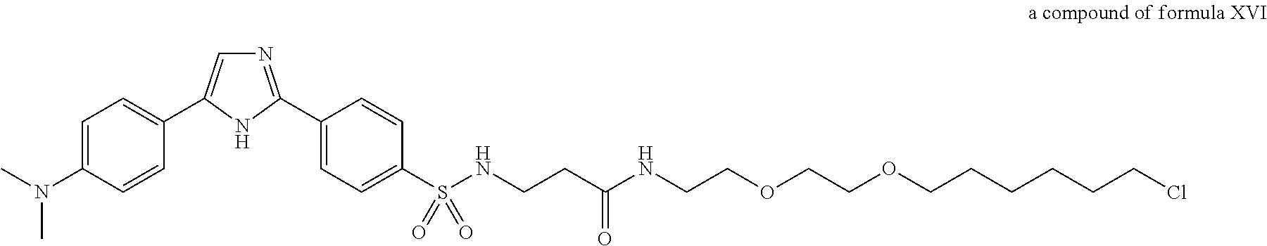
N1=C(C2=CC=C(S(NCCC(NCCOCCOCCCCCCCl)=O)(=O)=O)C=C2)NC(C2=CC=C(N(C)C)C=C2)=C1
